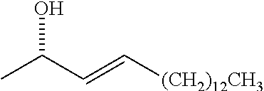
CC(C=C[(CH2)12CH3])O
